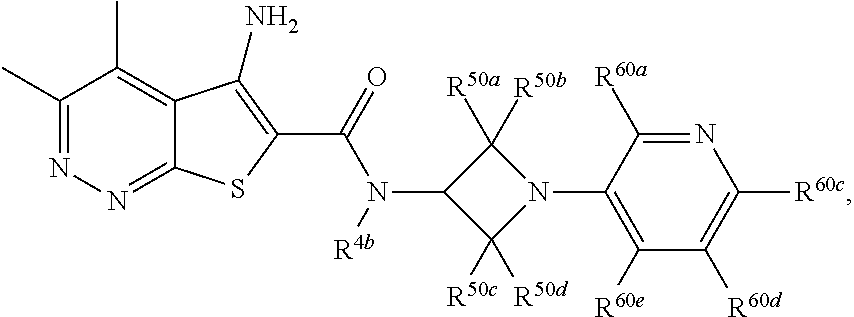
C1(N2C([R50b])([R50a])C(N(C(=O)C3=C(N)C4=C(C)C(C)=NN=C4S3)[R4b])C2([R50d])[R50c])=C([R60e])C([R60d])=C([R60c])N=C1[R60a]
